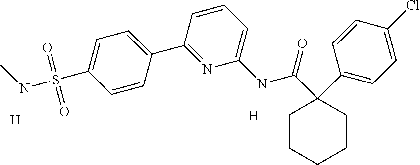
C1CCCCC1(C1=CC=C(Cl)C=C1)C(=O)NC1=CC=CC(C2=CC=C(S(NC)(=O)=O)C=C2)=N1.[H].[H]
